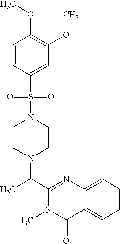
N1(S(=O)(C2=CC(OC)=C(OC)C=C2)=O)CCN(C(C2=NC3=CC=CC=C3C(=O)N2C)C)CC1
